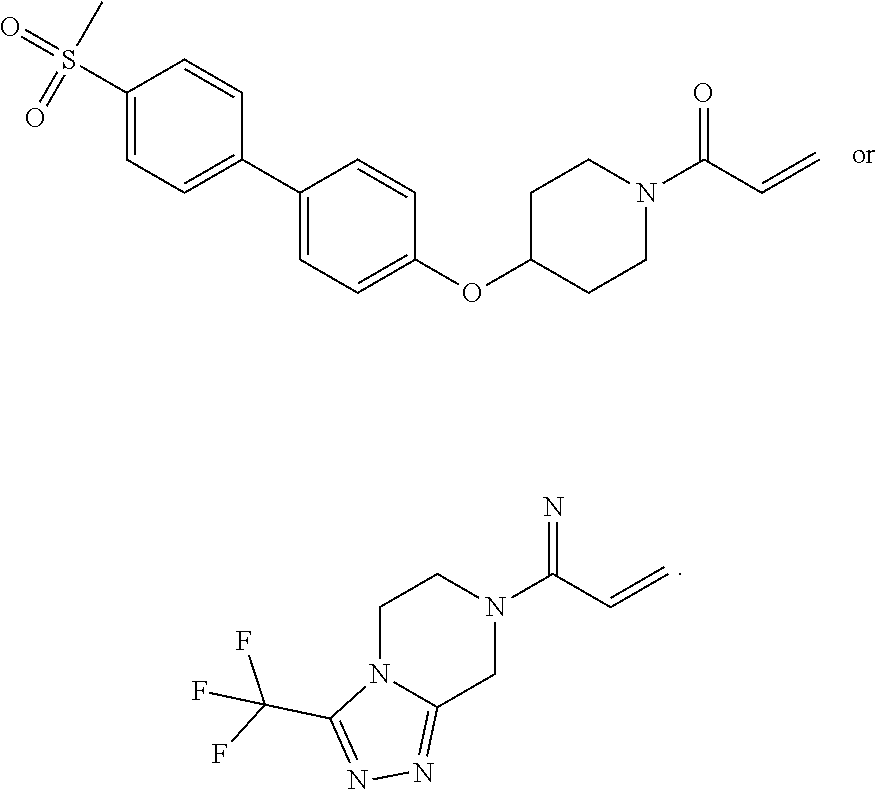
C1(S(=O)(C)=O)=CC=C(C2=CC=C(OC3CCN(C(=O)C=C)CC3)C=C2)C=C1.C1N2C(=NN=C2C(F)(F)F)CN(C(=N)C=C)C1
